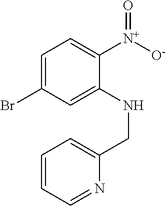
BrC1=CC=C([N+]([O-])=O)C(NCC2=CC=CC=N2)=C1
